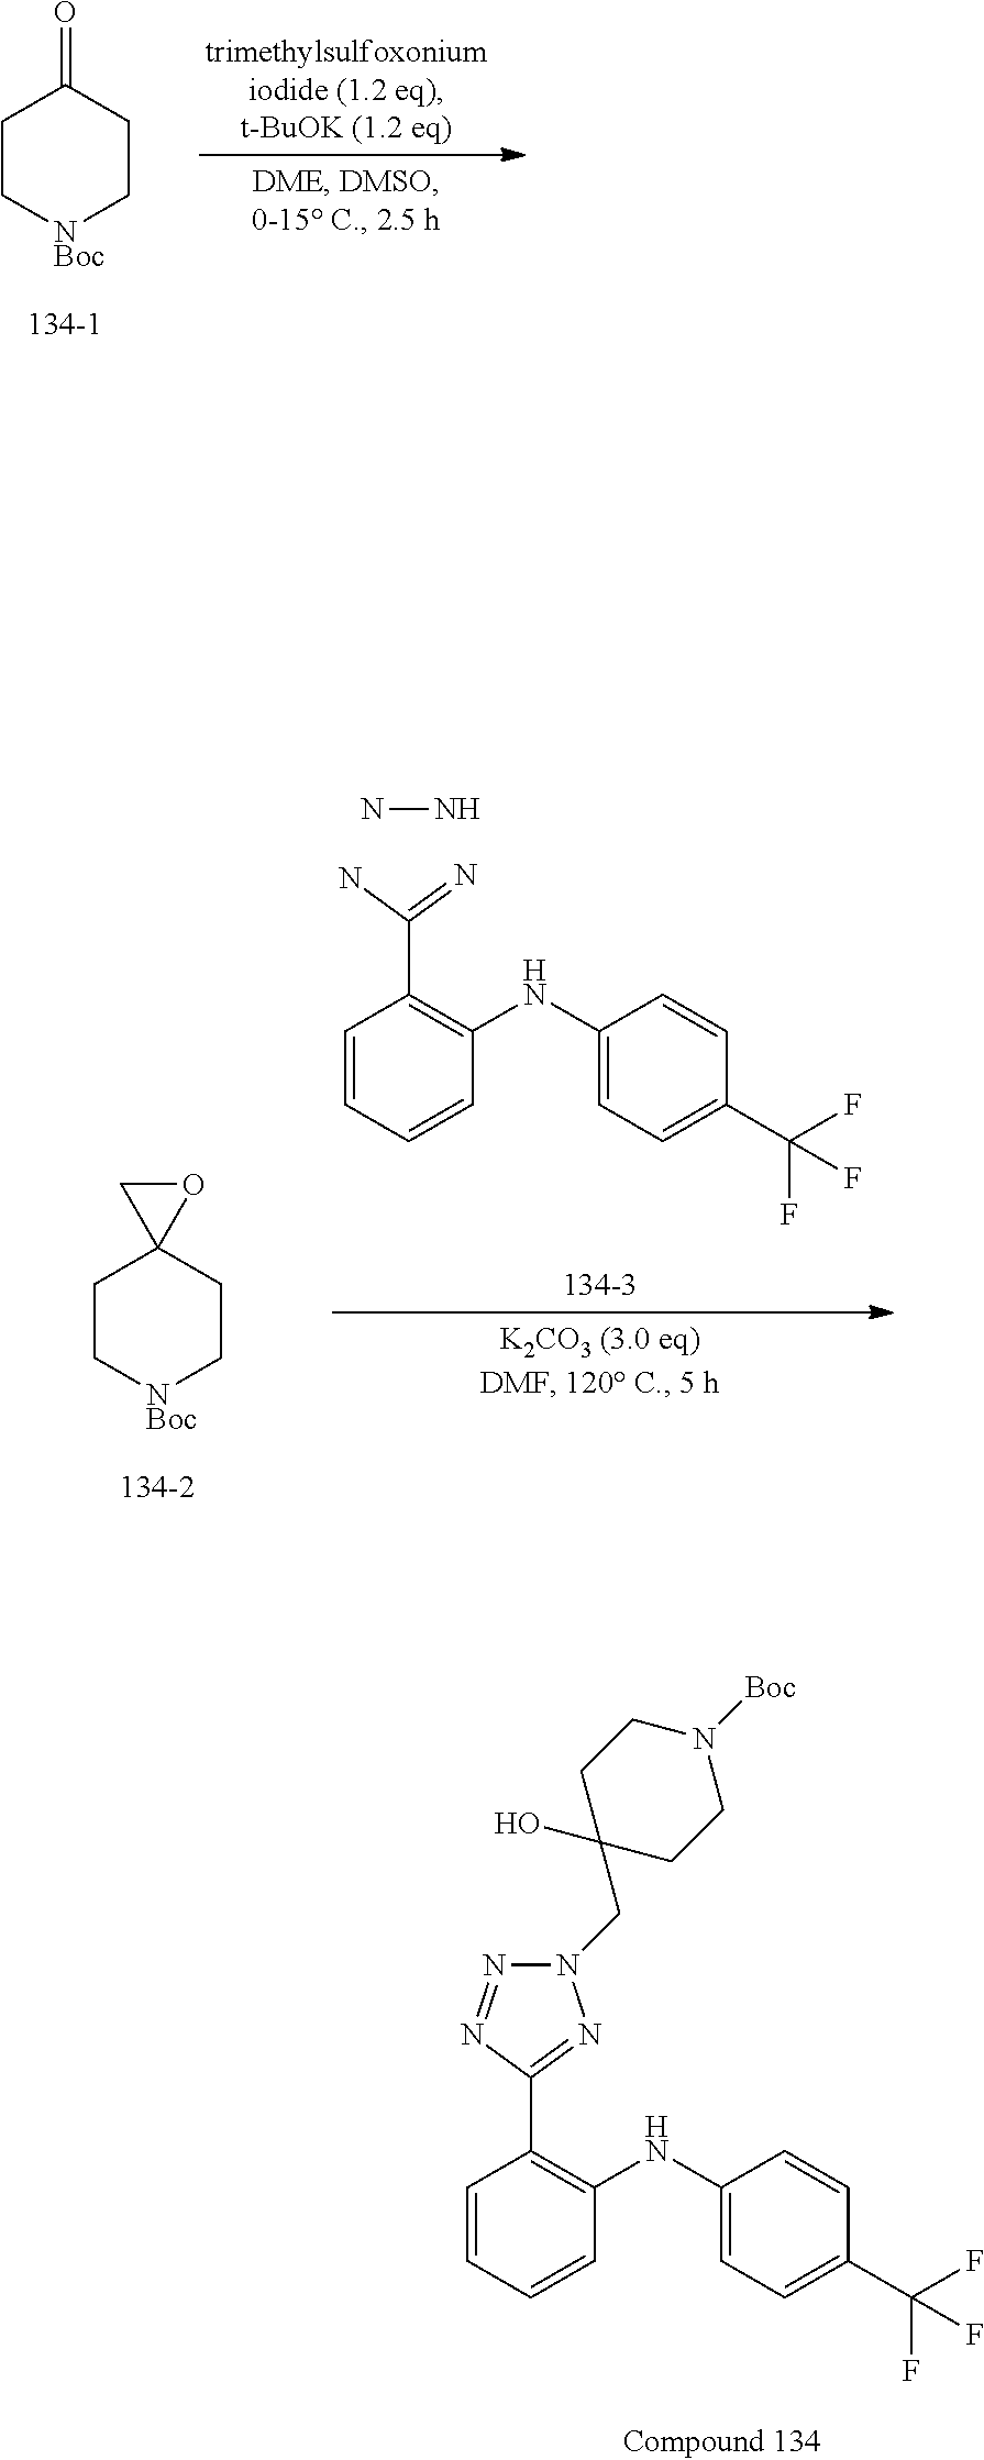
C1C[NBoc]CCC1=O.NC(=N)C1=C(NC2=CC=C(C(F)(F)F)C=C2)C=CC=C1.NN.C1C[NBoc]CCC12OC2.N1(CC2(O)CCN([Boc])CC2)N=NC(C2=C(NC3=CC=C(C(F)(F)F)C=C3)C=CC=C2)=N1
